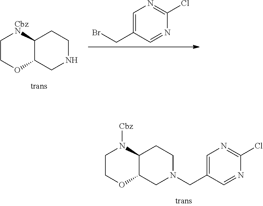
BrCC1=CN=C(Cl)N=C1.C1COC2C([CbzN]1)CCNC2.C1COC2C(N1[Cbz])CCN(CC1=CN=C(Cl)N=C1)C2
